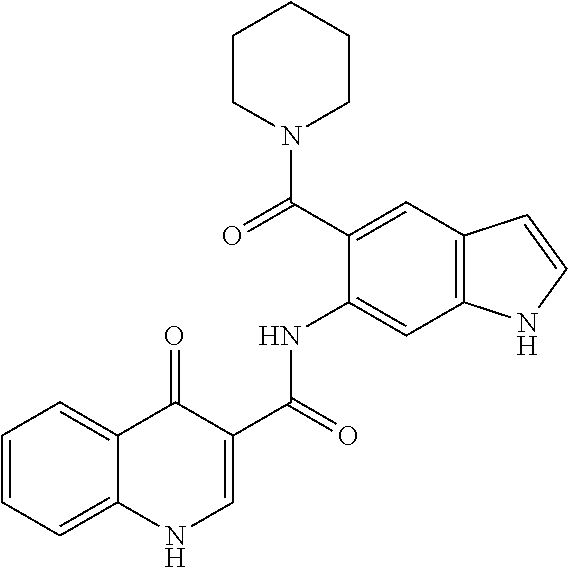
C1=CC=C2C(=C1)C(=O)C(C(=O)NC1=CC3=C(C=C1C(=O)N1CCCCC1)C=CN3)=CN2
